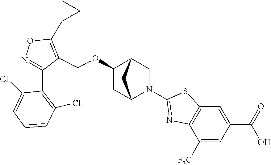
N1=C(C2=C(Cl)C=CC=C2Cl)C(COC2CC3N(C4=NC5=C(C=C(C(=O)O)C=C5[F3C])S4)CC2C3)=C(C2CC2)O1
